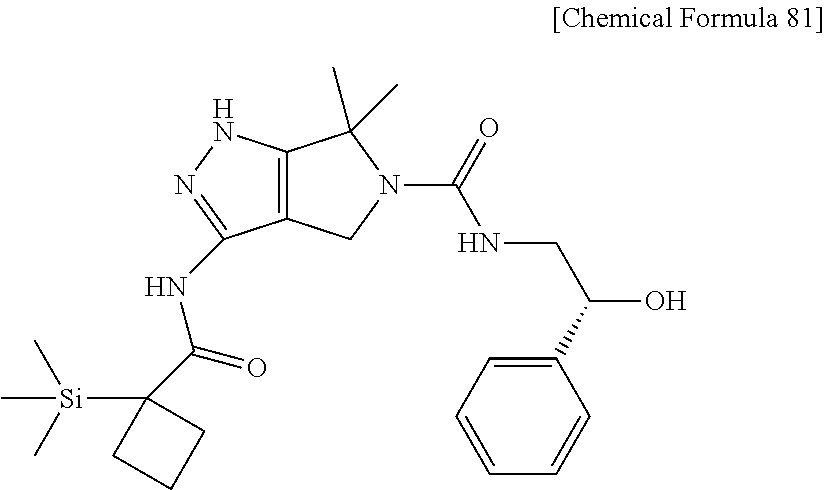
C12=C(NN=C1NC(=O)C1([Si](C)(C)C)CCC1)C(C)(C)N(C(=O)NCC(O)C1=CC=CC=C1)C2
